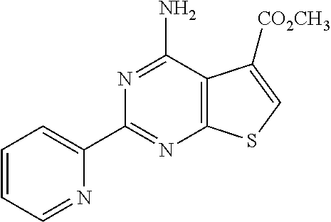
N1=C(N)C2=C(N=C1C1=CC=CC=N1)SC=C2[CO2CH3]
